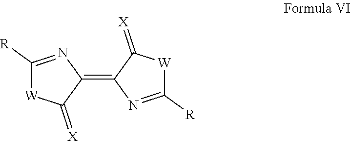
C1([R])=NC(=C2N=C([R])[W]C2=[X])C(=[X])[W]1
